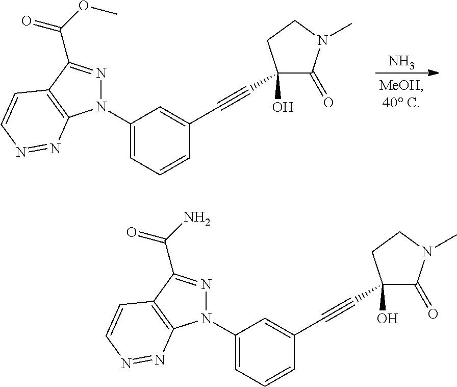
C1(N2N=C(C(OC)=O)C3=C2N=NC=C3)=CC=CC(C#CC2(O)C(=O)N(C)CC2)=C1.N.C1(N2N=C(C(N)=O)C3=C2N=NC=C3)=CC=CC(C#CC2(O)C(=O)N(C)CC2)=C1
